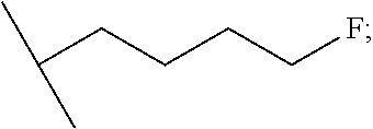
C(CCCCF)(C)C
